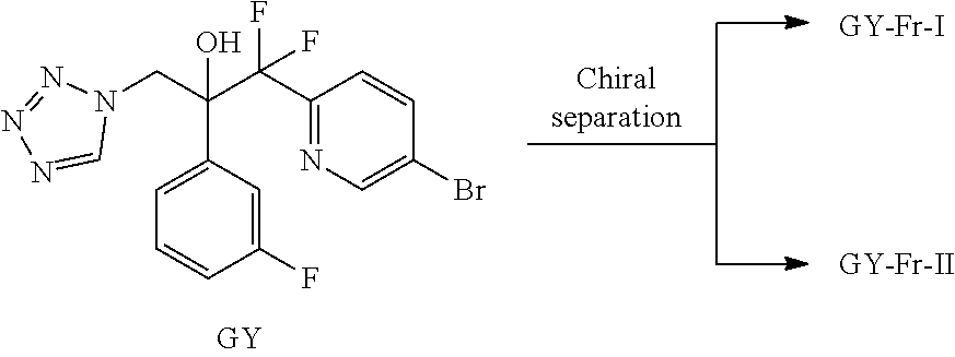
C1(C(C(CN2N=NN=C2)(C2=CC=CC(F)=C2)O)(F)F)=NC=C(Br)C=C1
